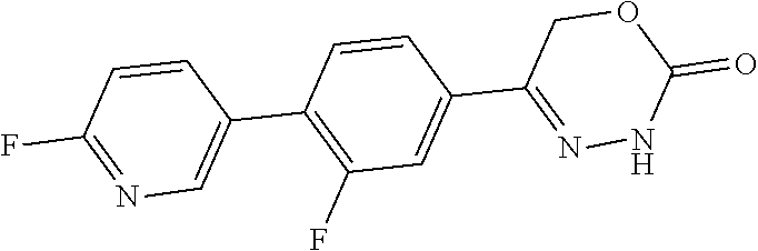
C1=CC(C2=C(F)C=C(C3=NNC(=O)OC3)C=C2)=CN=C1F
